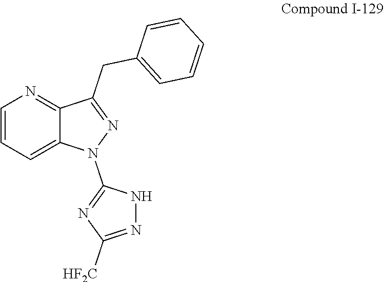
C1(CC2=NN(C3=NC([HF2C])=NN3)C3=CC=CN=C32)=CC=CC=C1
